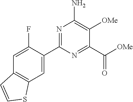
C1(C2=CC3=C(C=C2F)C=CS3)=NC(N)=C([OMe])C(C(=O)[OMe])=N1
